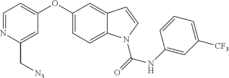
C1(OC2=CC=NC(C[N3])=C2)=CC=C2C(=C1)C=CN2C(=O)NC1=CC([CF3])=CC=C1
